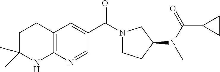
C(C1=CC2=C(N=C1)NC(C)(C)CC2)(=O)N1CCC(N(C)C(C2CC2)=O)C1
